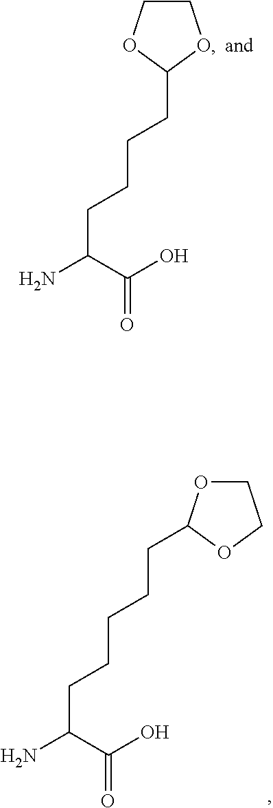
NC(C(O)=O)CCCCC1OCCO1.NC(C(O)=O)CCCCCC1OCCO1
